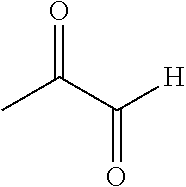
CC(C([H])=O)=O
